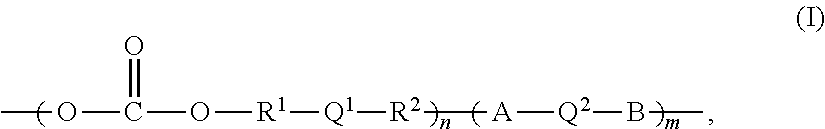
COC(O[R1][Q1][R2][A][Q2]BC)=O
